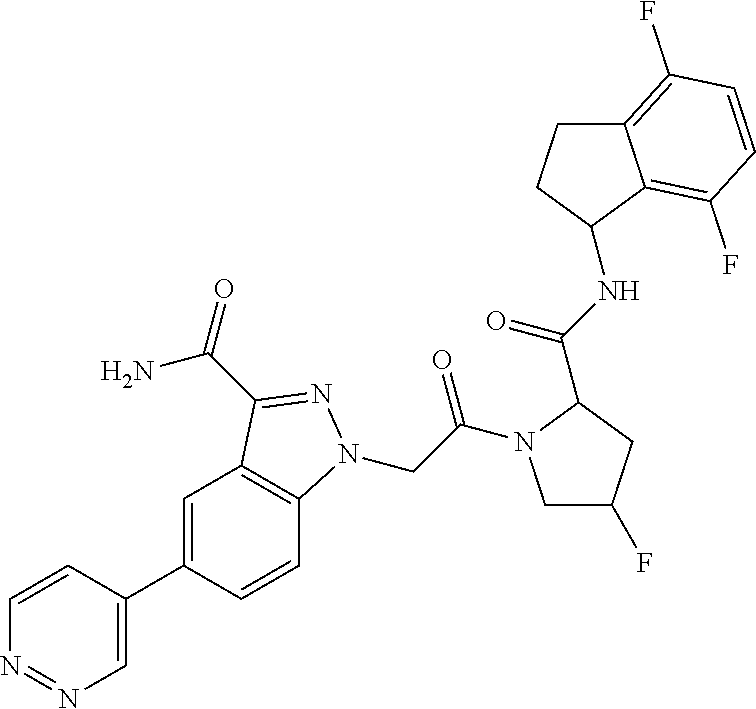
C1=C(C2=CC3=C(C=C2)N(CC(=O)N2CC(F)CC2C(=O)NC2CCC4=C(F)C=CC(F)=C42)N=C3C(=O)N)C=CN=N1
